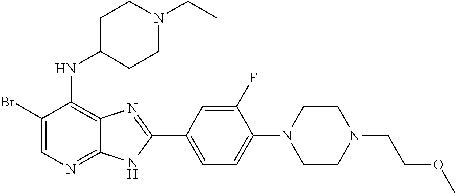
BrC1=CN=C2C(=C1NC1CCN(CC)CC1)N=C(C1=CC=C(N3CCN(CCOC)CC3)C(F)=C1)N2
